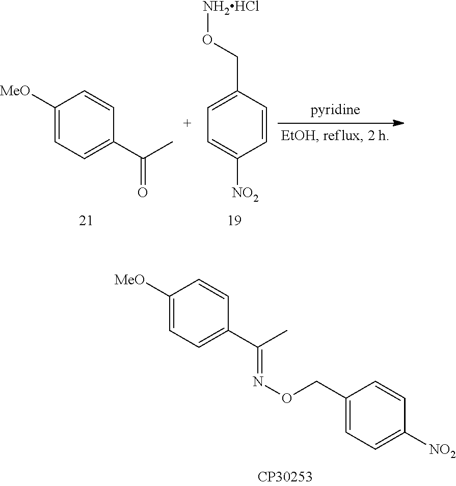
C1([MeO])=CC=C(C(C)=O)C=C1.C1=C(CO[NH2HCl])C=CC([NO2])=C1.C1([MeO])=CC=C(C(C)=NOCC2=CC=C([NO2])C=C2)C=C1
